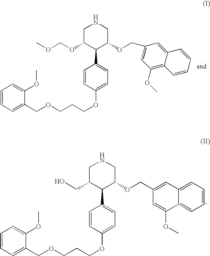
C1=CC=C(COCCCOC2=CC=C(C3C(OCC4=CC(OC)=C5C(=C4)C=CC=C5)CNCC3OCOC)C=C2)C(OC)=C1.C1=CC=C(COCCCOC2=CC=C(C3C(OCC4=CC5=CC=CC=C5C(OC)=C4)CNCC3CO)C=C2)C(OC)=C1
